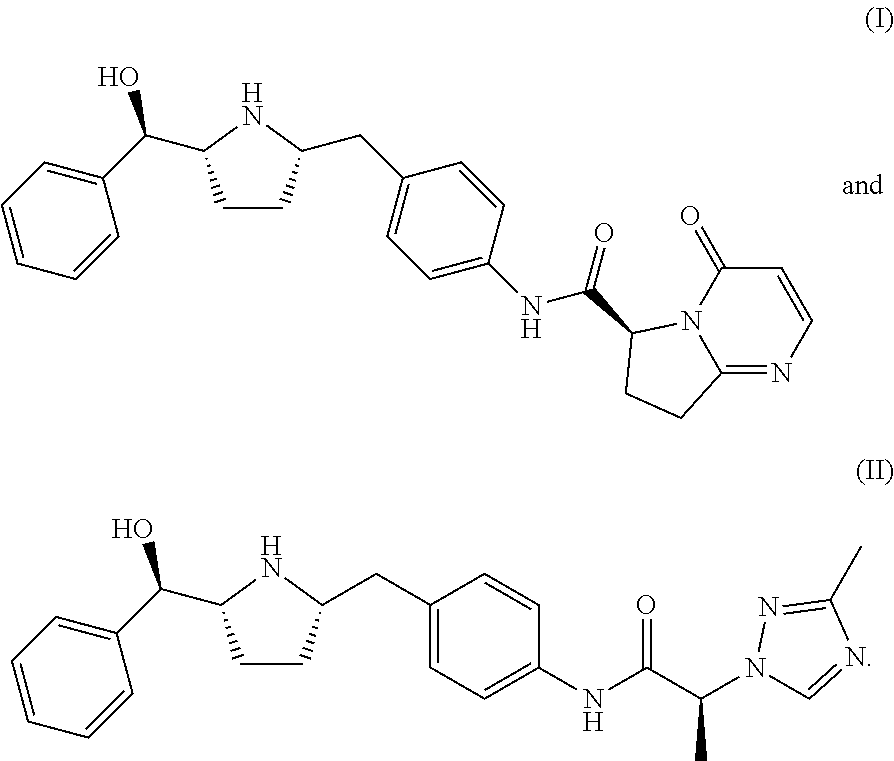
C1CC(CC2=CC=C(NC(=O)C3N4C(=O)C=CN=C4CC3)C=C2)NC1C(C1=CC=CC=C1)O.C1CC(CC2=CC=C(NC(C(N3C=NC(C)=N3)C)=O)C=C2)NC1C(C1=CC=CC=C1)O
